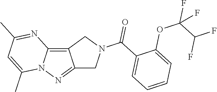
C12=NN3C(=C1CN(C(=O)C1=CC=CC=C1OC(C(F)F)(F)F)C2)N=C(C)C=C3C
